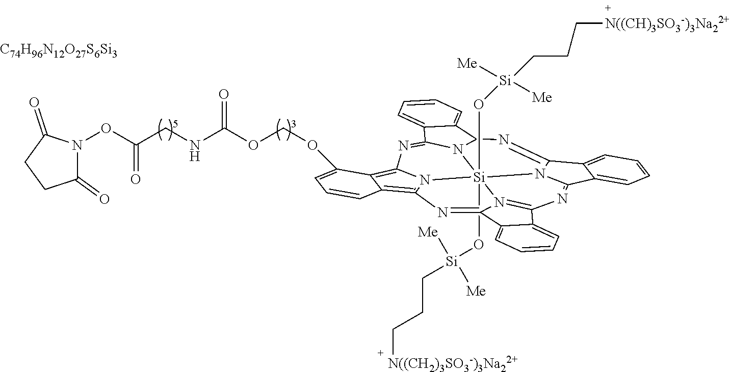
[C74H96N12O27S6Si3].C1(=O)N(OC(CNC(OCOC2=CC=CC3=C4=N5C(=C32)N=C2N3[Si]56(O[Si](CCC[N((CH)3SO3-)3Na22+])([Me])[Me])(O[Si](CCC[N((CH2)3SO3-)3Na22+])([Me])[Me])N5=C(C7=CC=CC=C7C5=N4)N=C4N6C(=NC3C3=CC=CC=C32)C2=CC=CC=C42)=O)=O)C(=O)CC1
